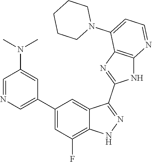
C1=NC=C(C2=CC(F)=C3C(=C2)C(C2=NC4=C(N2)N=CC=C4N2CCCCC2)=NN3)C=C1N(C)C
